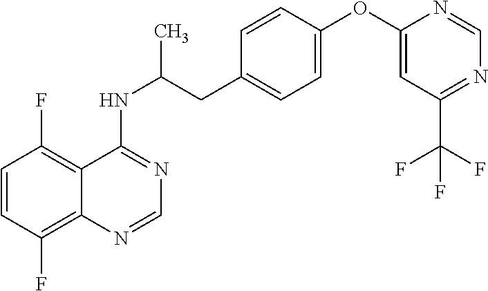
C1=CC(F)=C2C(=C1F)C(NC(CC1=CC=C(OC3=CC(C(F)(F)F)=NC=N3)C=C1)C)=NC=N2
